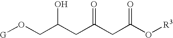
[G]OCC(CC(CC(O[R3])=O)=O)O
